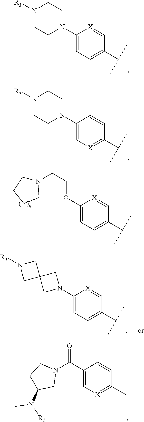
O(C1=CC=C(C(C)C)C=[X]1)CCN1CCCC1.N1([R3])CCN(C2=CC=C(C(C)C)C=[X]2)CC1.N1([R3])CCN(C2=C[X]=C(C(C)C)C=C2)CC1.N1(C2=CC=C(C(C)C)C=[X]2)CC2(C1)CN([R3])C2.C1(C(=O)N2CCC(N(C)[R5])C2)=C[X]=C(C)C=C1
